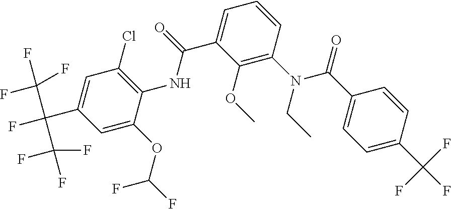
C1(OC)=C(N(C(C2=CC=C(C(F)(F)F)C=C2)=O)CC)C=CC=C1C(NC1=C(Cl)C=C(C(F)(C(F)(F)F)C(F)(F)F)C=C1OC(F)F)=O
